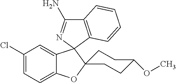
C1(Cl)=CC=C2C(=C1)C1(C3(O2)CCC(OC)CC3)N=C(N)C2=C1C=CC=C2
